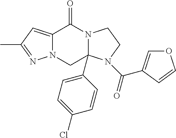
N12C(=CC(C)=N1)C(=O)N1C(C3=CC=C(Cl)C=C3)(C2)N(C(=O)C2=COC=C2)CC1
